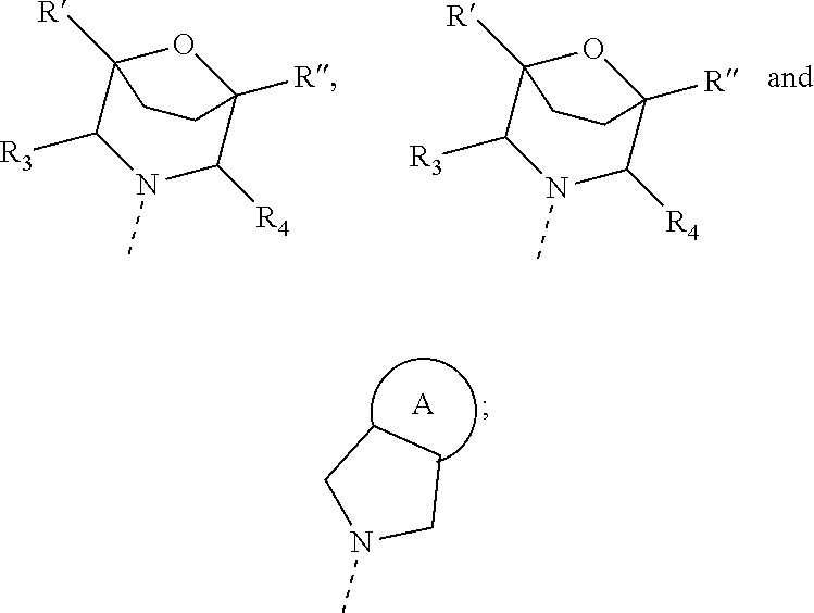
C12([R])C([R3])N(C)C([R4])C([R])(O1)CC2.C12([R])C([R3])N(C)C([R4])C([R])(O1)CC2.C1N(C)CCC1.[A]
